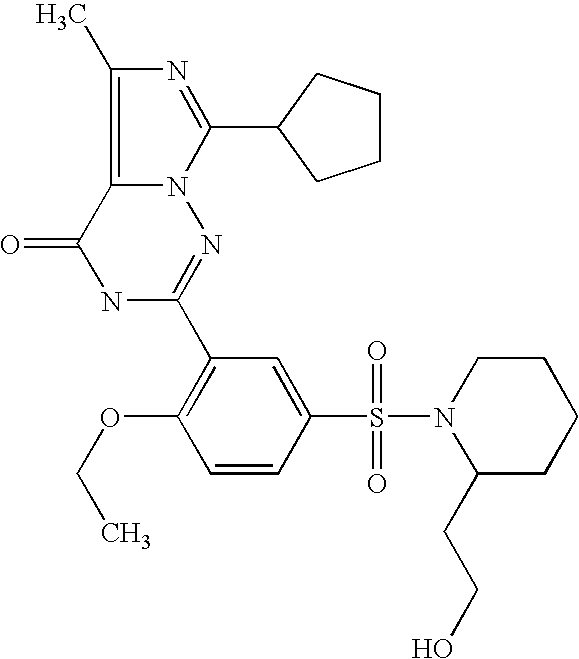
C12=C(C)N=C(C3CCCC3)N1N=C(C1=C(OCC)C=CC(S(=O)(=O)N3CCCCC3CCO)=C1)NC2=O
